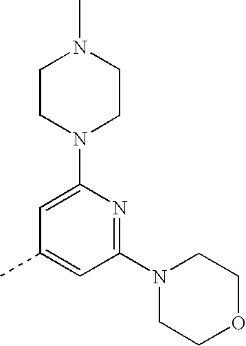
C1=C(N2CCN(C)CC2)N=C(N2CCOCC2)C=C1C
